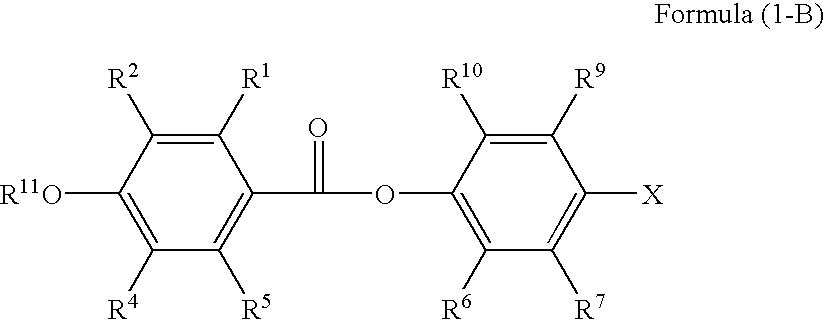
C1([R1])=C([R2])C([R11O])=C([R4])C([R5])=C1C(=O)OC1=C([R6])C([R7])=C([X])C([R9])=C1[R10]
